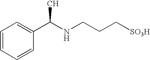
C1=CC=CC(C(NCCC[SO3H])C)=C1
